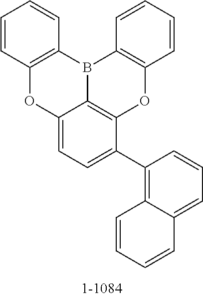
C12=CC=C(C3=C4C(=CC=C3)C=CC=C4)C3=C1B(C1=C(O3)C=CC=C1)C1=C(O2)C=CC=C1
